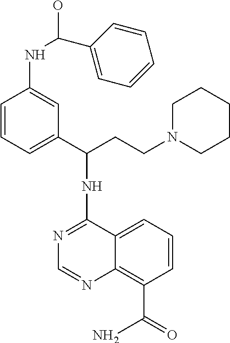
C1(NC(C2=CC=CC(NC(C3=CC=CC=C3)O)=C2)CCN2CCCCC2)=NC=NC2=C(C(=O)N)C=CC=C12
